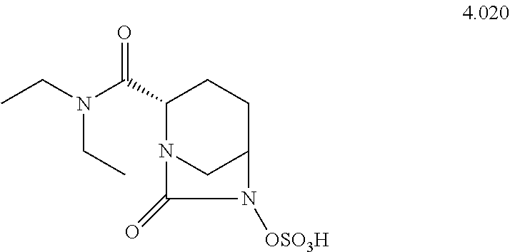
C(N(C(C1N2CC(CC1)N([OSO3H])C2=O)=O)CC)C
